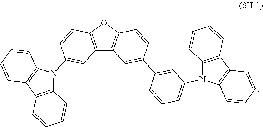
C12=C(OC3=C1C=C(C1=CC(N4C5=C(C6=C4C=CC=C6)C=CC=C5)=CC=C1)C=C3)C=CC(N1C3=C(C4=C1C=CC=C4)C=CC=C3)=C2
